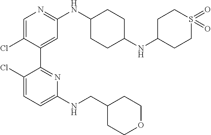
C1=C(Cl)C(C2=NC(NCC3CCOCC3)=CC=C2Cl)=CC(NC2CCC(NC3CCS(=O)(=O)CC3)CC2)=N1
